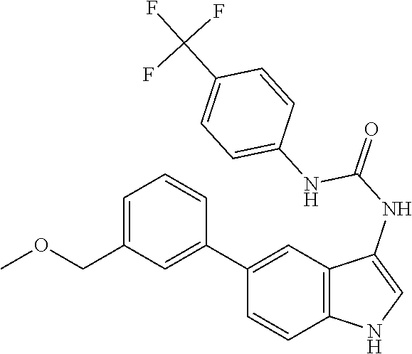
C12=C(C=C(C3=CC(COC)=CC=C3)C=C1)C(NC(=O)NC1=CC=C(C(F)(F)F)C=C1)=CN2
